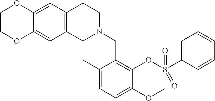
C12=CC3=C(C=C1OCCO2)C1N(CC3)CC2=C(OS(C3=CC=CC=C3)(=O)=O)C(OC)=CC=C2C1
